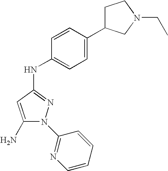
C1(N)=CC(NC2=CC=C(C3CCN(CC)C3)C=C2)=NN1C1=NC=CC=C1
